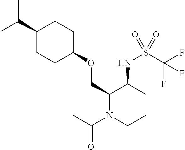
C(C1CCC(OCC2N(C(C)=O)CCCC2NS(C(F)(F)F)(=O)=O)CC1)(C)C
